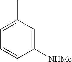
C1([NHMe])=CC(C)=CC=C1
